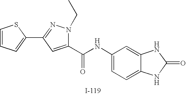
C1(C(NC2=CC=C3C(=C2)NC(=O)N3)=O)=CC(C2=CC=CS2)=NN1CC
